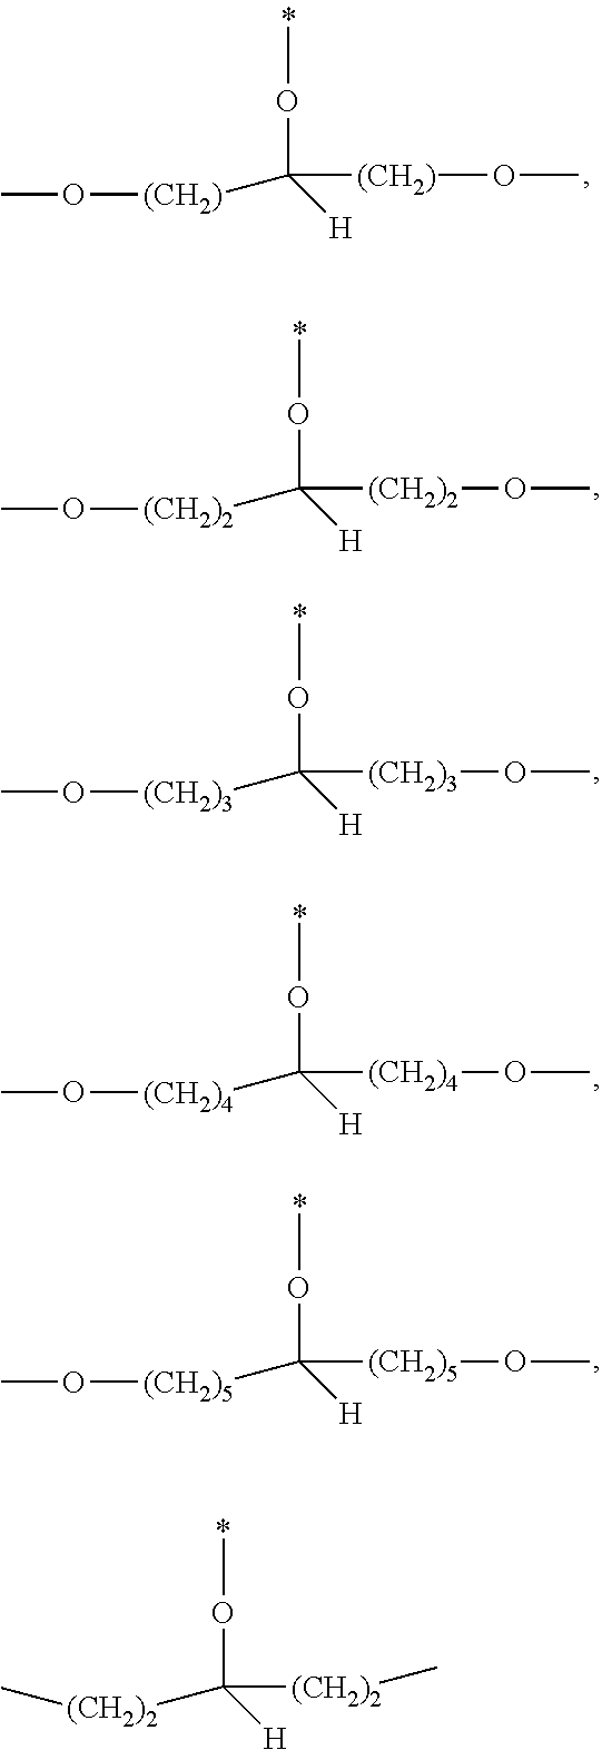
CO[(CH2)]C([(CH2)]OC)(OC)[H].C([(CH2)2]OC)(OC)([H])[(CH2)2]OC.C([(CH2)3]OC)(OC)([H])[(CH2)3]OC.C([(CH2)4]OC)(OC)([H])[(CH2)4]OC.C([(CH2)5]OC)(OC)([H])[(CH2)5]OC.C([(CH2)2]C)(OC)([H])[(CH2)2]C
